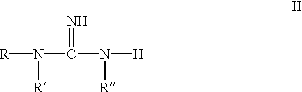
[R]N(C(N([H])[R])=N)[R]
